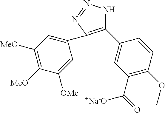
C1(C2=CC(C(=O)[+Na-O])=C(OC)C=C2)=C(C2=CC([MeO])=C([MeO])C([OMe])=C2)N=NN1
